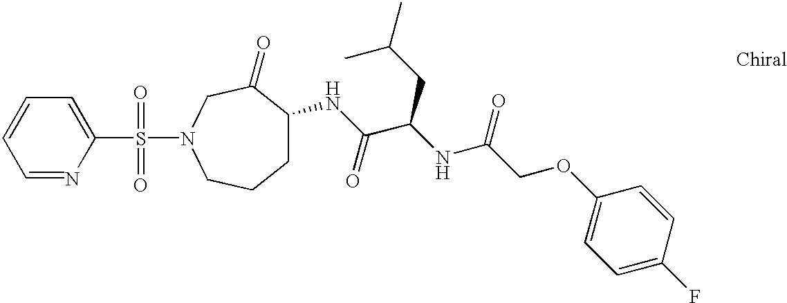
C1=NC(S(N2CC(=O)C(NC(C(NC(=O)COC3=CC=C(F)C=C3)CC(C)C)=O)CCC2)(=O)=O)=CC=C1
